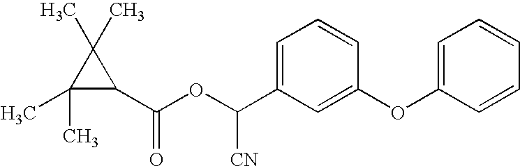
C1=C(OC2=CC(C([CN])OC(=O)C3C(C)(C)C3(C)C)=CC=C2)C=CC=C1
